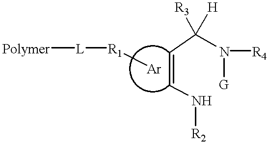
N([R2])C=CC(N([G])[R4])([R3])[H].[Polymer][L][R1][Ar]
